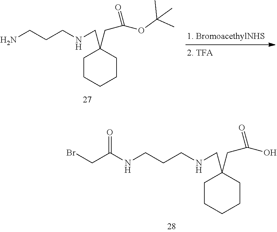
C1CCCCC1(CNCCCN)CC(=O)OC(C)(C)C.C1CCCCC1(CNCCCNC(=O)CBr)CC(=O)O
